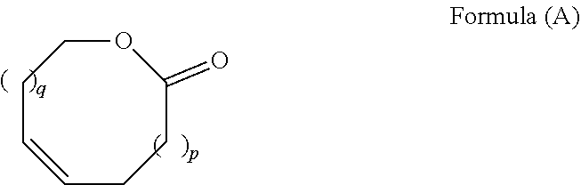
O1CCC=CCCC1=O
